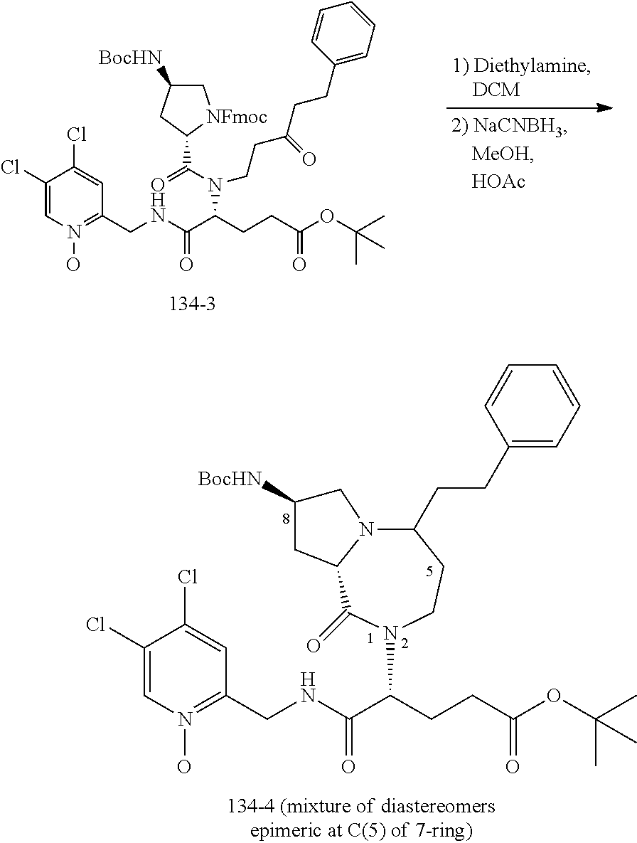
C1(Cl)=CN(O)=C(CNC(C(CCC(OC(C)(C)C)=O)N2CCC(CCC3=CC=CC=C3)N3C(C2=O)CC([BocHN])C3)=O)C=C1Cl.C1(Cl)=CN(O)=C(CNC(C(CCC(OC(C)(C)C)=O)N(CCC(CCC2=CC=CC=C2)=O)C(=O)C2[NFmoc]CC([BocHN])C2)=O)C=C1Cl
